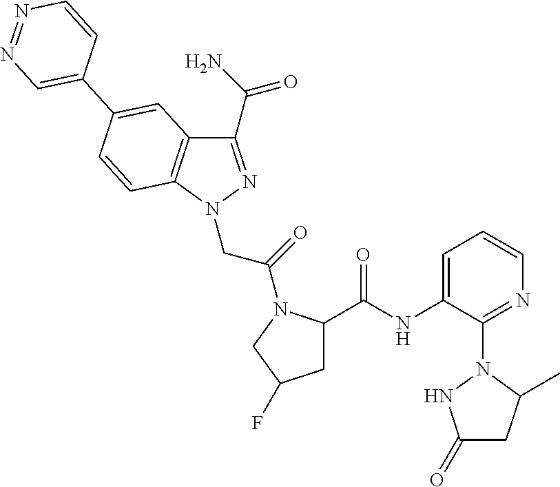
C1(NC(=O)C2CC(F)CN2C(CN2N=C(C(=O)N)C3=C2C=CC(C2=CN=NC=C2)=C3)=O)=CC=CN=C1N1NC(=O)CC1C
